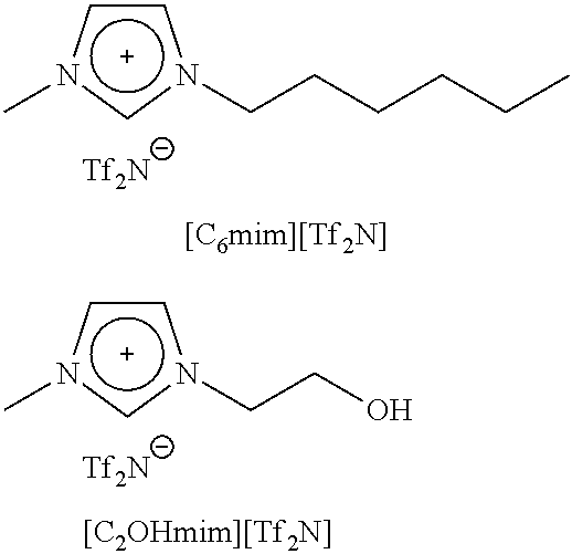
c1cn(C)cn1CCCCCC.[Tf2N].c1cn(C)cn1CCO.[Tf2N]
